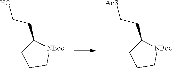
C1(CCO)CCC[NBoc]1.C1(CC[AcS])CCC[NBoc]1
